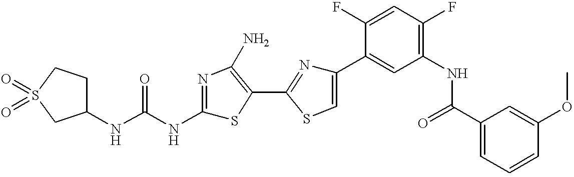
C1(NC(NC2=NC(N)=C(C3=NC(C4=CC(NC(C5=CC=CC(OC)=C5)=O)=C(F)C=C4F)=CS3)S2)=O)CCS(=O)(=O)C1
